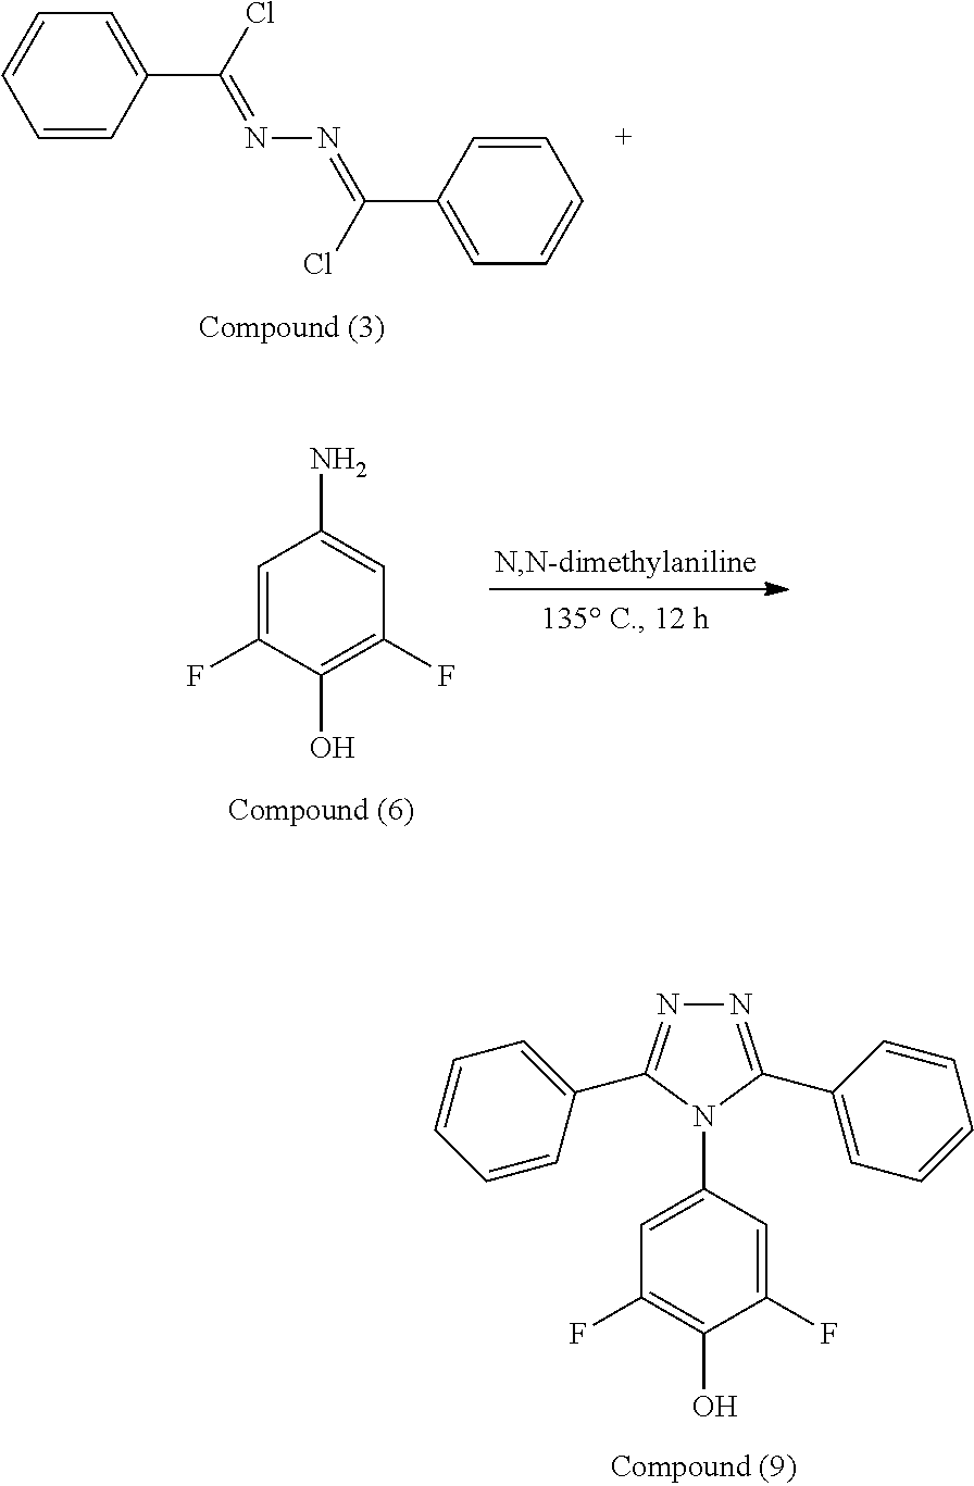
N1=C(C2=CC=CC=C2)N(C2=CC(F)=C(O)C(F)=C2)C(C2=CC=CC=C2)=N1.C1=CC(C(Cl)=NN=C(C2=CC=CC=C2)Cl)=CC=C1.C1=C(F)C(O)=C(F)C=C1N
